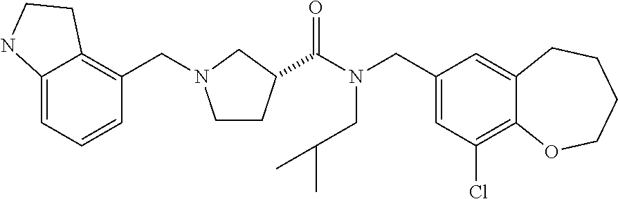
C1(CN(C(=O)C2CCN(CC3=C4C(=CC=C3)NCC4)C2)CC(C)C)=CC(Cl)=C2C(=C1)CCCCO2
